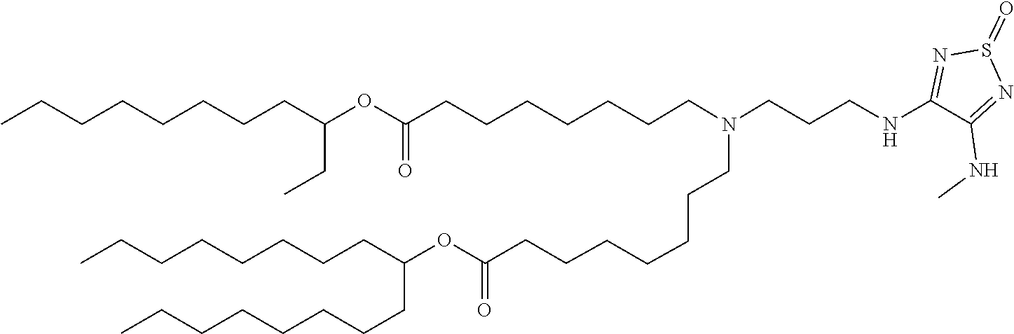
O(C(=O)CCCCCCCN(CCCNC1=NS(=O)N=C1NC)CCCCCCCC(OC(CC)CCCCCCCC)=O)C(CCCCCCCC)CCCCCCCC
